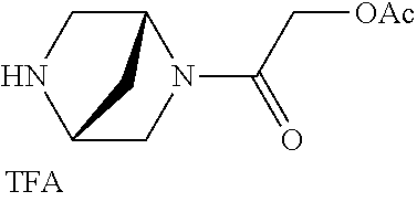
C12CN(C(=O)C[OAc])C(CN1)C2
